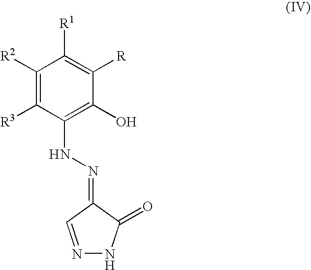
C1([R2])=C([R3])C(NN=C2C(=O)NN=C2)=C(O)C([R])=C1[R1]
